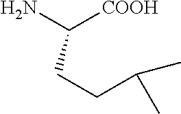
C(CCC(C)C)([COOH])N
